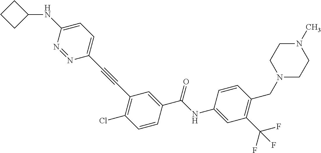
C(C1=CC(C#CC2=CC=C(NC3CCC3)N=N2)=C(Cl)C=C1)(NC1=CC(C(F)(F)F)=C(CN2CCN(C)CC2)C=C1)=O
